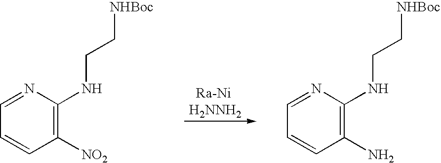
[Ra-Ni].[H2NNH2].C1([NO2])=C(NCC[NHBoc])N=CC=C1.C1(N)=C(NCC[NHBoc])N=CC=C1
